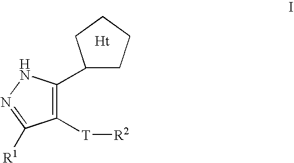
C1([T][R2])=C(C2CCCC2)NN=C1[R1]
